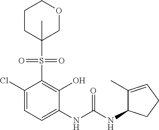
C1(Cl)=CC=C(NC(NC2C(C)=CCC2)=O)C(O)=C1S(=O)(=O)C1(C)COCCC1
